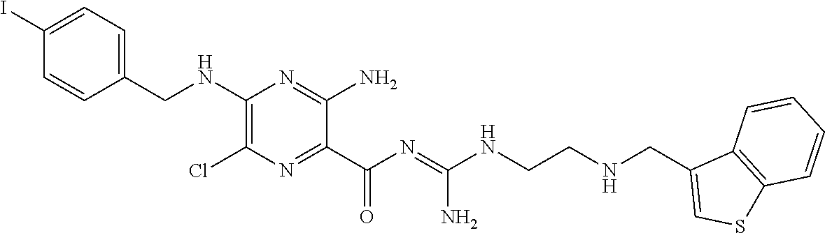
C1(CNC2=C(Cl)N=C(C(N=C(NCCNCC3=CSC4=C3C=CC=C4)N)=O)C(N)=N2)=CC=C(I)C=C1
